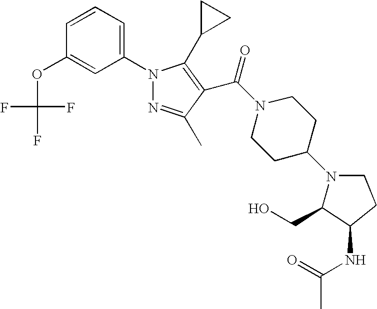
C1(OC(F)(F)F)=CC(N2N=C(C)C(C(N3CCC(N4C(CO)C(NC(=O)C)CC4)CC3)=O)=C2C2CC2)=CC=C1
